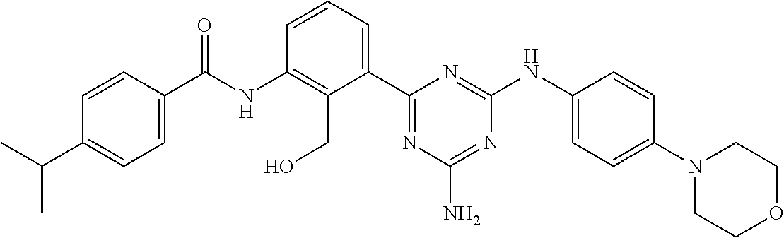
C(NC1=C(CO)C(C2=NC(N)=NC(NC3=CC=C(N4CCOCC4)C=C3)=N2)=CC=C1)(=O)C1=CC=C(C(C)C)C=C1
